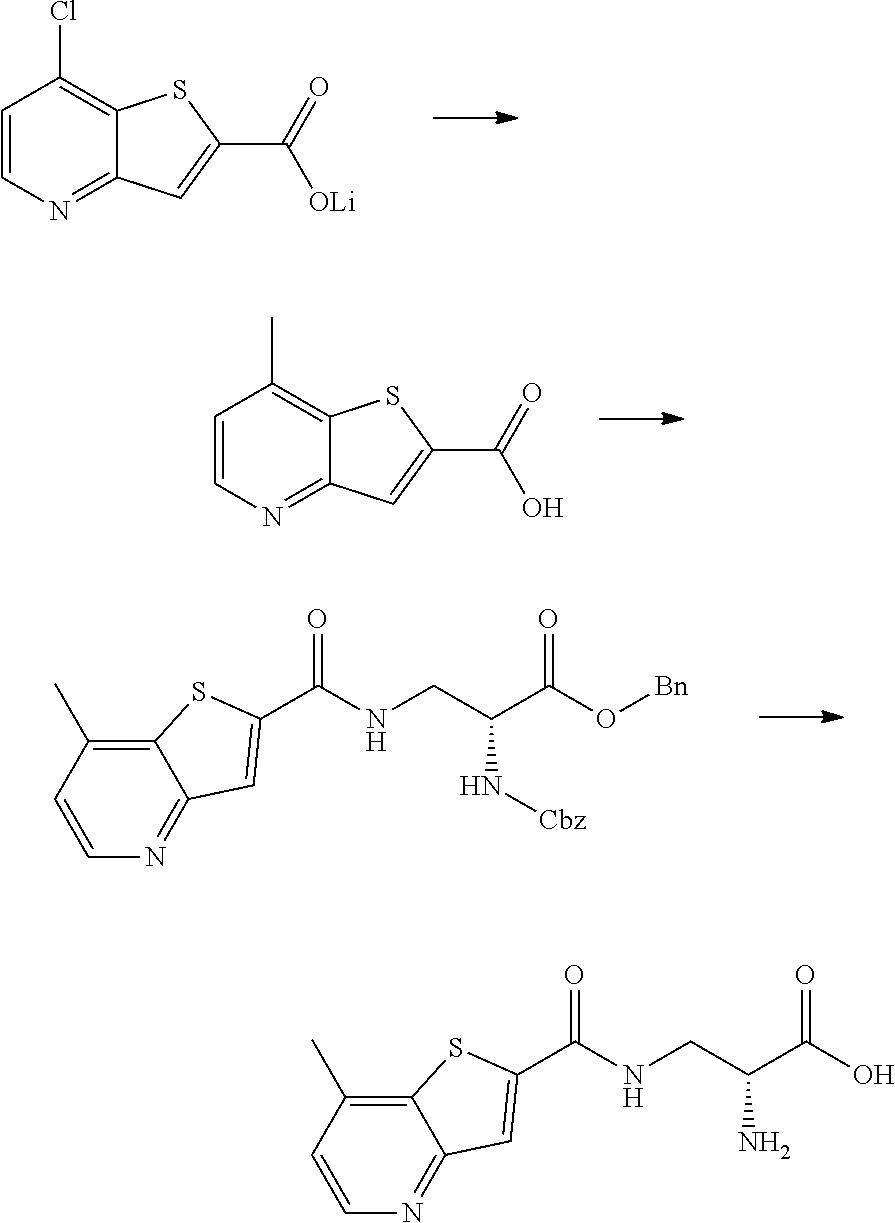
C1(Cl)=C2C(=NC=C1)C=C(C(=O)[OLi])S2.C12=NC=CC(C)=C1SC(C(=O)O)=C2.C(CNC(C1=CC2=NC=CC(C)=C2S1)=O)(C(=O)O[Bn])N[Cbz].C1(C)=C2SC(C(=O)NCC(C(=O)O)N)=CC2=NC=C1
